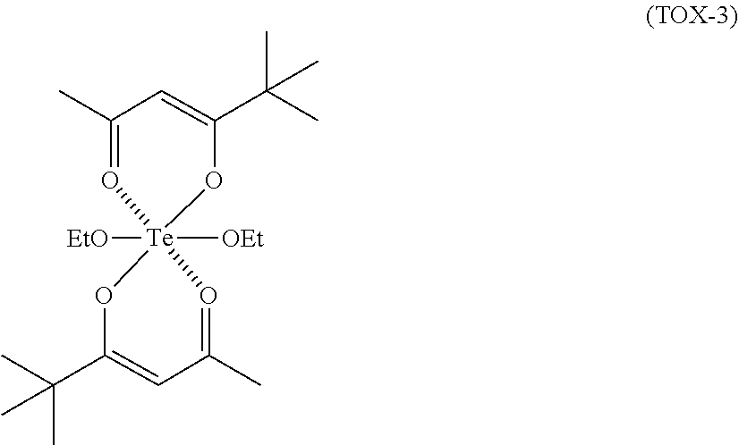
[EtO][Te]12([OEt])(OC(C(C)(C)C)=CC(C)=O1)OC(C(C)(C)C)=CC(C)=O2
